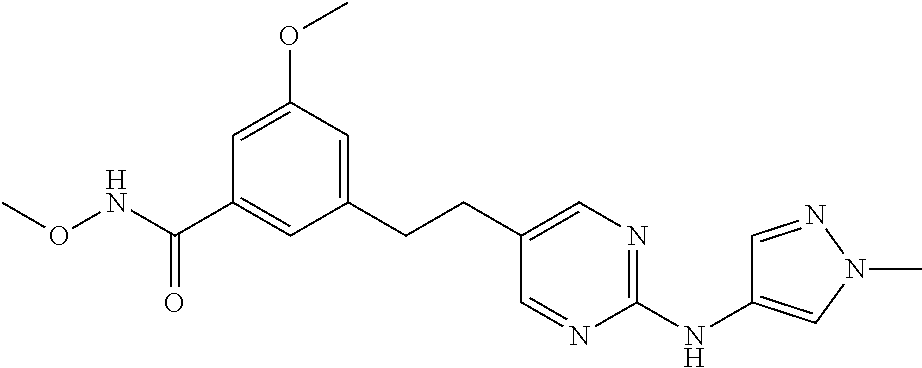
C1(CCC2=CN=C(NC3=CN(C)N=C3)N=C2)=CC(OC)=CC(C(NOC)=O)=C1
